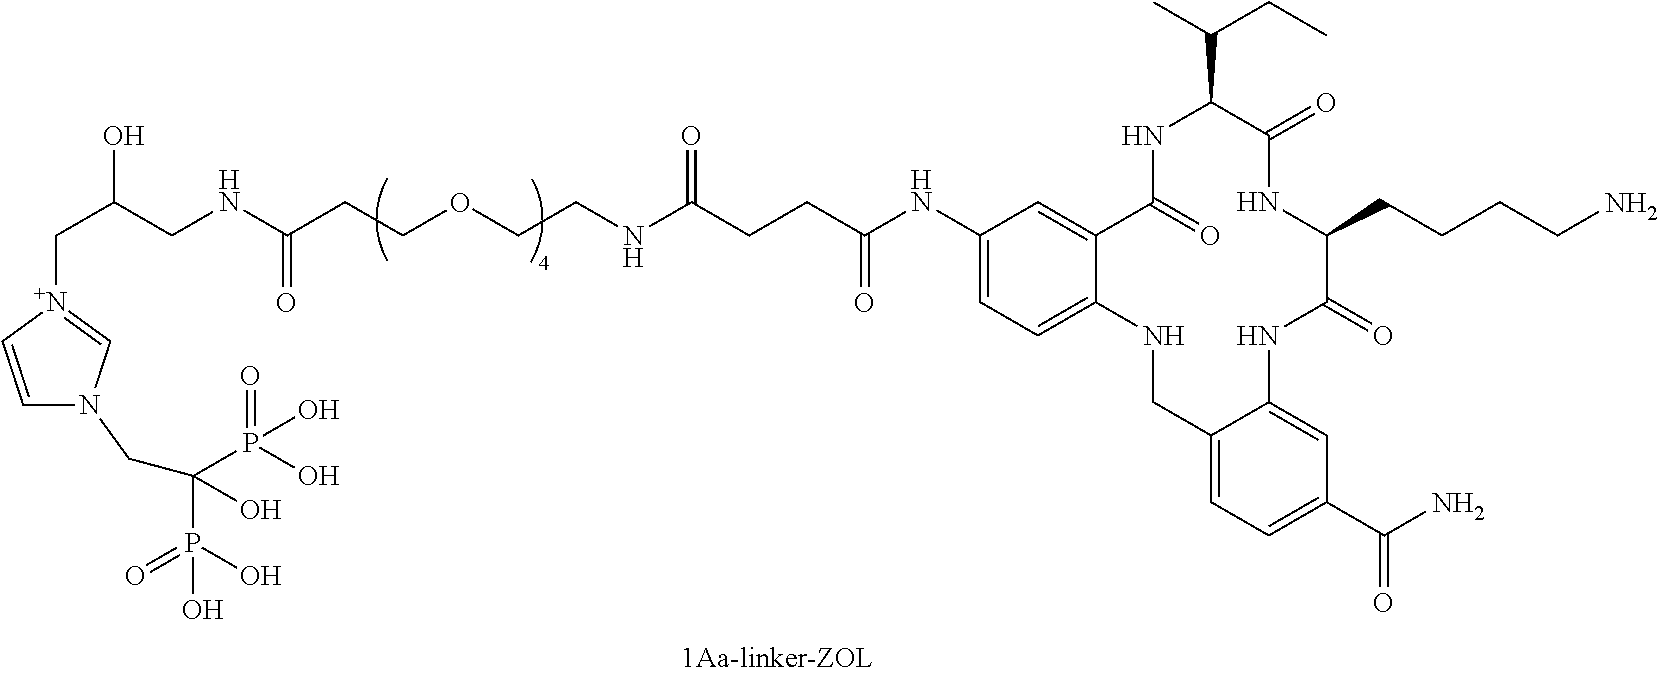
C(C(CNC(CCOCCNC(CCC(NC1=CC=C2C(=C1)C(=O)NC(C(CC)C)C(=O)NC(CCCCN)C(=O)NC1=CC(C(N)=O)=CC=C1CN2)=O)=O)=O)O)[N+]1=CN(CC(P(O)(=O)O)(P(=O)(O)O)O)C=C1
